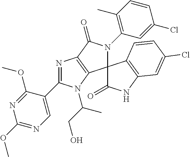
C1(OC)=NC=C(C2=NC3=C(C4(N(C5=C(C)C=CC(Cl)=C5)C3=O)C(=O)NC3=C4C=CC(Cl)=C3)N2C(CO)C)C(OC)=N1
